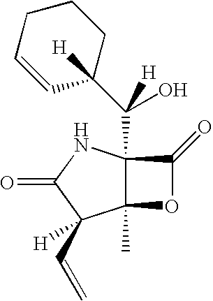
C12(C)C(C(C3([H])CCCC=C3)(O)[H])(NC(=O)C1(C=C)[H])C(=O)O2
